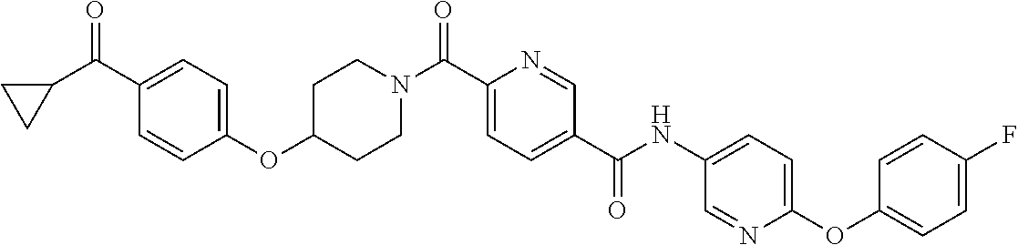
N(C(C1=CC=C(C(=O)N2CCC(OC3=CC=C(C(=O)C4CC4)C=C3)CC2)N=C1)=O)C1=CC=C(OC2=CC=C(F)C=C2)N=C1
